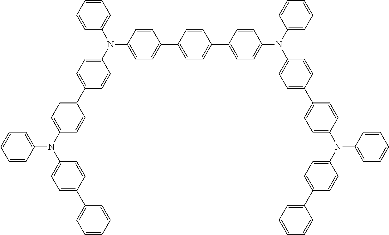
C1=CC(N(C2=CC=C(C3=CC=CC=C3)C=C2)C2=CC=C(C3=CC=C(N(C4=CC=C(C5=CC=C(C6=CC=C(N(C7=CC=C(C8=CC=C(N(C9=CC=C(C%10=CC=CC=C%10)C=C9)C9=CC=CC=C9)C=C8)C=C7)C7=CC=CC=C7)C=C6)C=C5)C=C4)C4=CC=CC=C4)C=C3)C=C2)=CC=C1
